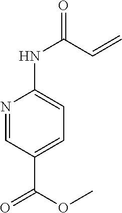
C1(C(OC)=O)=CC=C(NC(C=C)=O)N=C1
